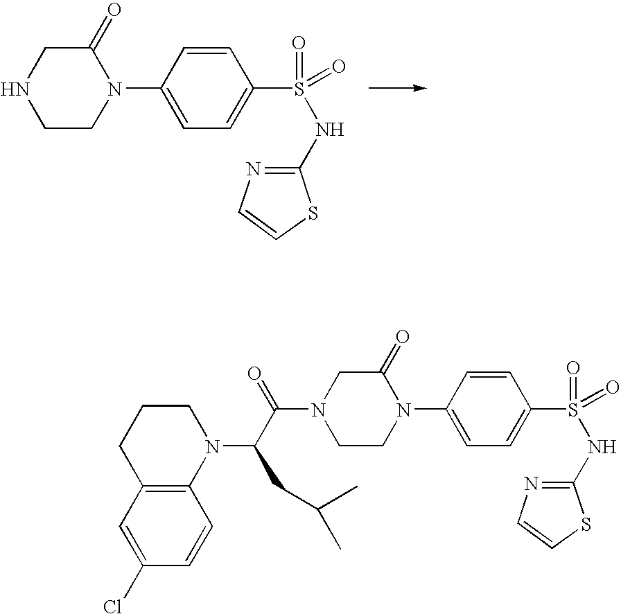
C1(=O)CNCCN1C1=CC=C(S(=O)(NC2=NC=CS2)=O)C=C1.C1(=O)CN(C(C(CC(C)C)N2C3=C(CCC2)C=C(Cl)C=C3)=O)CCN1C1=CC=C(S(=O)(NC2=NC=CS2)=O)C=C1
